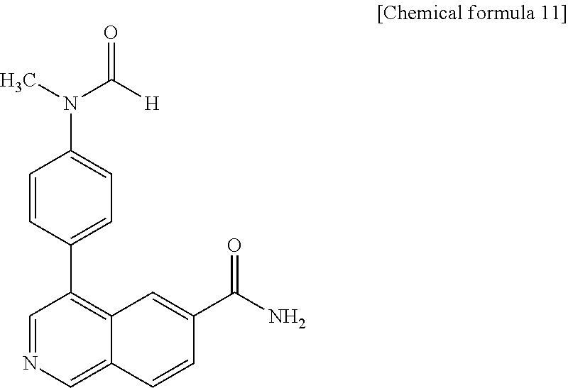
C1=NC=C2C(=C1C1=CC=C(N(C([H])=O)C)C=C1)C=C(C(N)=O)C=C2
